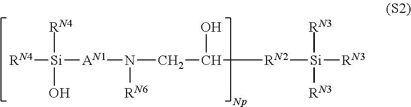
[RN4][Si]([RN4])(O)[AN1]N([RN6])CC(O)[RN2][Si]([RN3])([RN3])[RN3].[Np]
